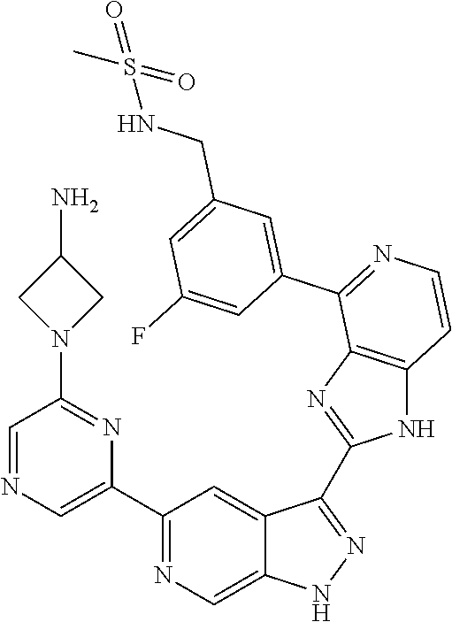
C1(C2=CN=CC(N3CC(N)C3)=N2)=NC=C2C(=C1)C(C1=NC3=C(N1)C=CN=C3C1=CC(CNS(C)(=O)=O)=CC(F)=C1)=NN2
